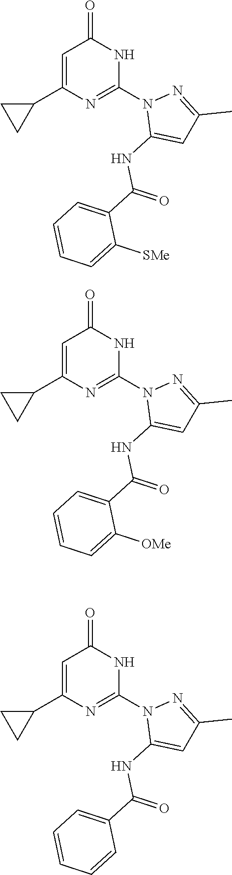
C1=C(C2CC2)N=C(N2C(NC(C3=CC=CC=C3[SMe])=O)=CC(C)=N2)NC1=O.C1=C(C2CC2)N=C(N2C(NC(C3=CC=CC=C3[OMe])=O)=CC(C)=N2)NC1=O.C1=C(C2CC2)N=C(N2C(NC(C3=CC=CC=C3)=O)=CC(C)=N2)NC1=O
